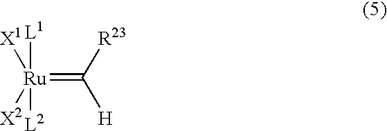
[X1][Ru]([X2])([L1])([L2])=C([R23])[H]
